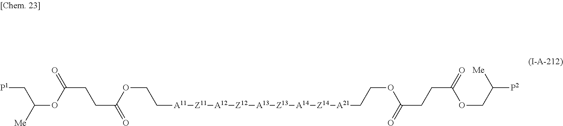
C([P1])C(OC(CCC(=O)OCC[A11][Z11][A12][Z12][A13][Z13][A14][Z14][A21]CCOC(CCC(=O)OCC([P2])[Me])=O)=O)[Me]
